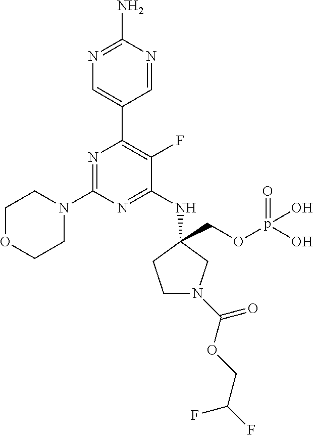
N1=C(N2CCOCC2)N=C(NC2(COp(O)(=O)O)CCN(C(=O)OCC(F)F)C2)C(F)=C1C1=CN=C(N)N=C1
